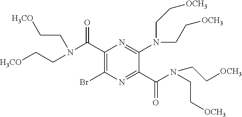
C1(C(N(CC[H3CO])CC[H3CO])=O)=C(Br)N=C(C(N(CC[OCH3])CC[OCH3])=O)C(N(CC[OCH3])CC[OCH3])=N1
